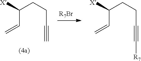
[X]C(CCC#C)C=C.[R7Br].[X]C(CCC#C[R7])C=C
